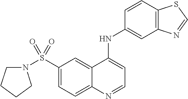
N1(S(C2=CC=C3C(=C2)C(NC2=CC4=C(C=C2)SC=N4)=CC=N3)(=O)=O)CCCC1
